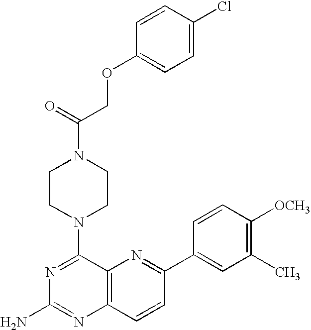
N1=C(N2CCN(C(=O)COC3=CC=C(Cl)C=C3)CC2)C2=C(N=C1N)C=CC(C1=CC(C)=C([OCH3])C=C1)=N2
